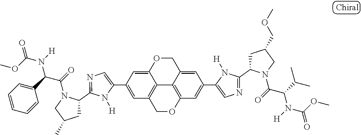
C1=C(C2=CC3=C4C(=C2)OCC2=CC(C5=CN=C(C6CC(COC)CN6C(=O)C(C(C)C)N(C(OC)=O)[H])N5[H])=CC(=C42)OC3)N([H])C(C2CC(C)CN2C(=O)C(C2=CC=CC=C2)N(C(OC)=O)[H])=N1
